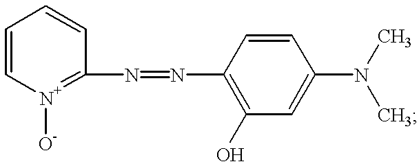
C1=C[N+]([O-])=C(N=NC2=C(O)C=C(N(C)C)C=C2)C=C1
